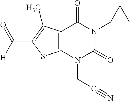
C12=C(N(CC#N)C(=O)N(C3CC3)C1=O)SC(C(=O)[H])=C2C
